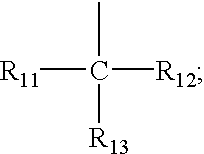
[R11]C(C)([R12])[R13]
